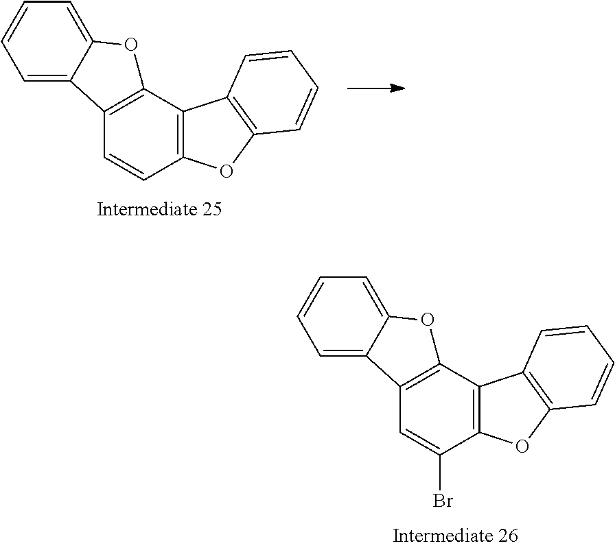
C12=C(C3=C(C=C1)C1=CC=CC=C1O3)C1=C(O2)C=CC=C1.C12=C(C3=C(C=C1Br)C1=CC=CC=C1O3)C1=C(O2)C=CC=C1
